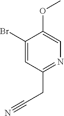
N1=C(CC#N)C=C(Br)C(OC)=C1
